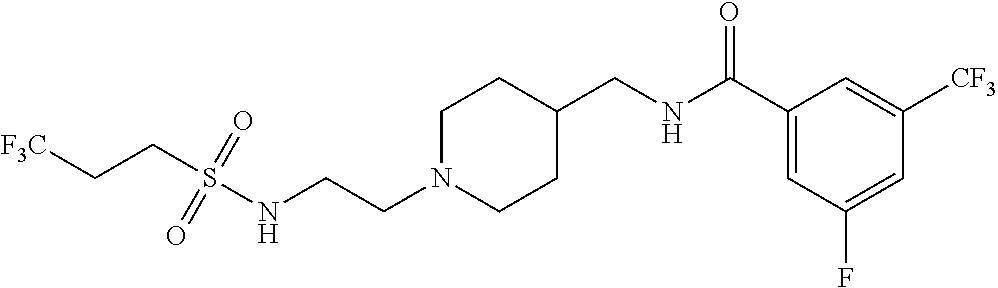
C1N(CCNS(CC[F3C])(=O)=O)CCC(CNC(C2=CC(F)=CC([CF3])=C2)=O)C1
